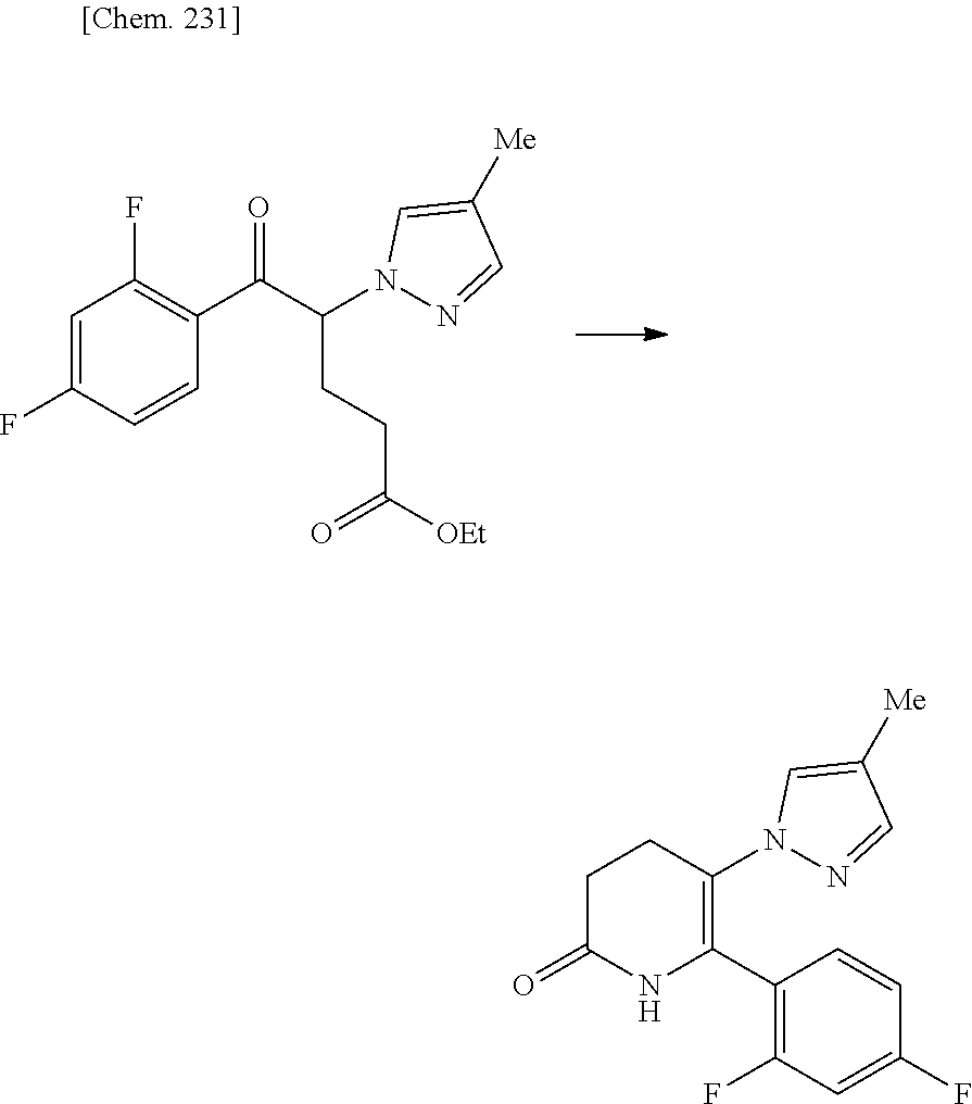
C1(C(C(CCC([OEt])=O)N2N=CC([Me])=C2)=O)=C(F)C=C(F)C=C1.C1C(=O)NC(C2=C(F)C=C(F)C=C2)=C(N2N=CC([Me])=C2)C1
